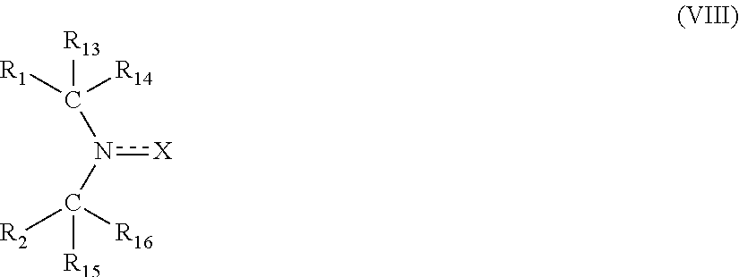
[R13]C([R1])([R14])n(C([R16])([R2])[R15])[X]
